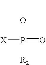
[X]P(=O)(OC)[R2]
